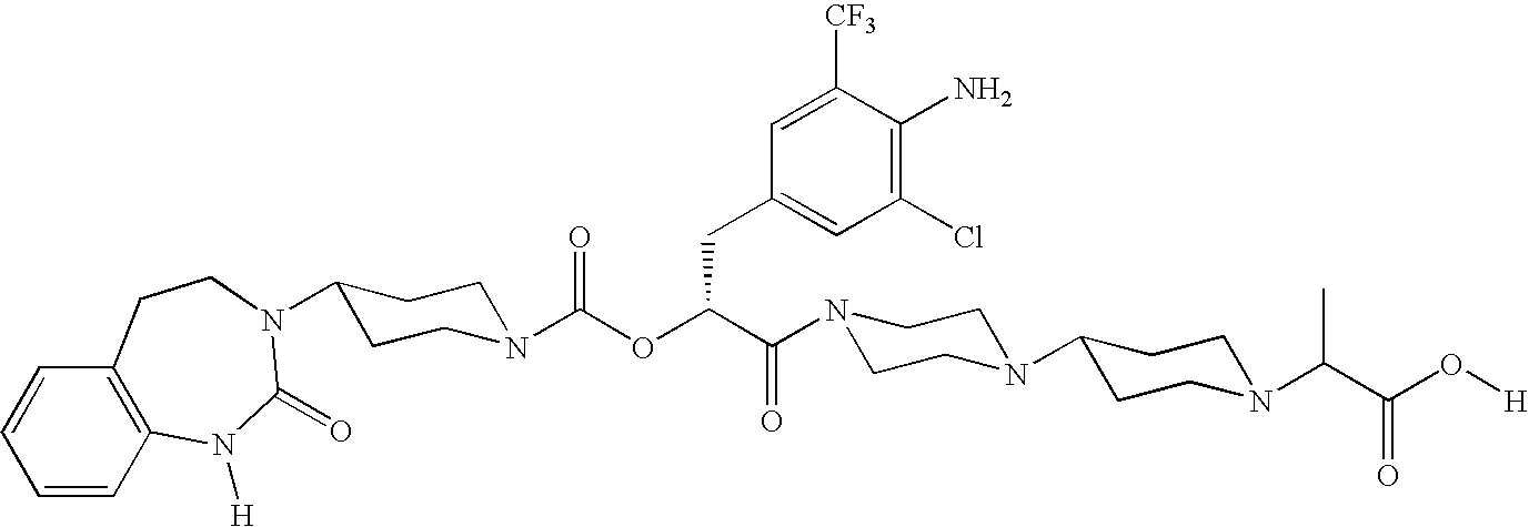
N1(C(C(OC(N2CCC(N3C(=O)N([H])C4=C(C=CC=C4)CC3)CC2)=O)CC2=CC(Cl)=C(N)C([CF3])=C2)=O)CCN(C2CCN(C(C(O[H])=O)C)CC2)CC1
